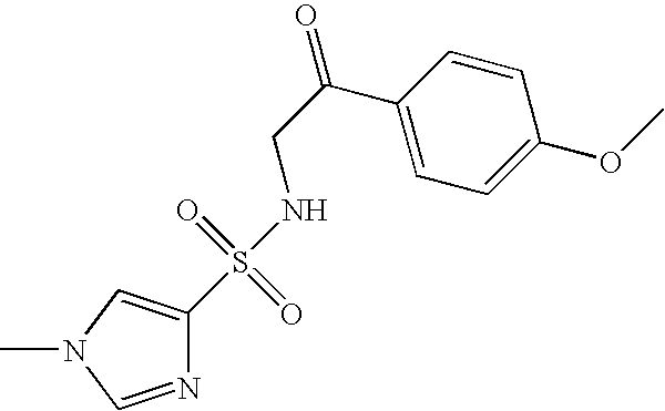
S(NCC(=O)C1=CC=C(OC)C=C1)(=O)(=O)C1=CN(C)C=N1
